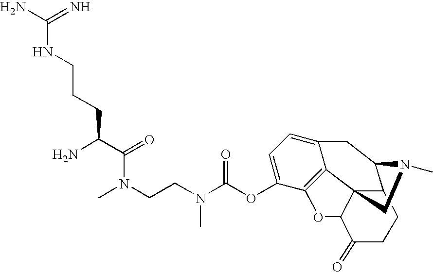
CN(CCN(C(OC1=CC=C2CC3C4C5(C2=C1OC5C(=O)CC4)CN3C)=O)C)C(=O)C(CCCNC(=N)N)N
